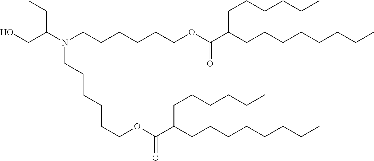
C(CCCOC(C(CCCCCCCC)CCCCCC)=O)CCN(C(CO)CC)CCCCCCOC(C(CCCCCCCC)CCCCCC)=O
